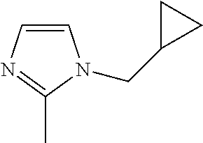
C1=CN=C(C)N1CC1CC1
